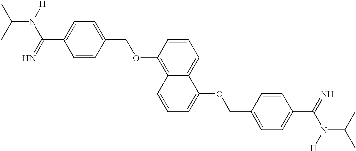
CC(C)N([H])C(=N)C1=CC=C(COC2=C3C(=CC=C2)C(OCC2=CC=C(C(=N)N([H])C(C)C)C=C2)=CC=C3)C=C1
